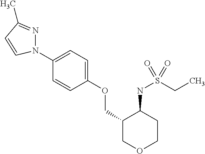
N1(C2=CC=C(OCC3COCCC3NS(CC)(=O)=O)C=C2)N=C(C)C=C1
